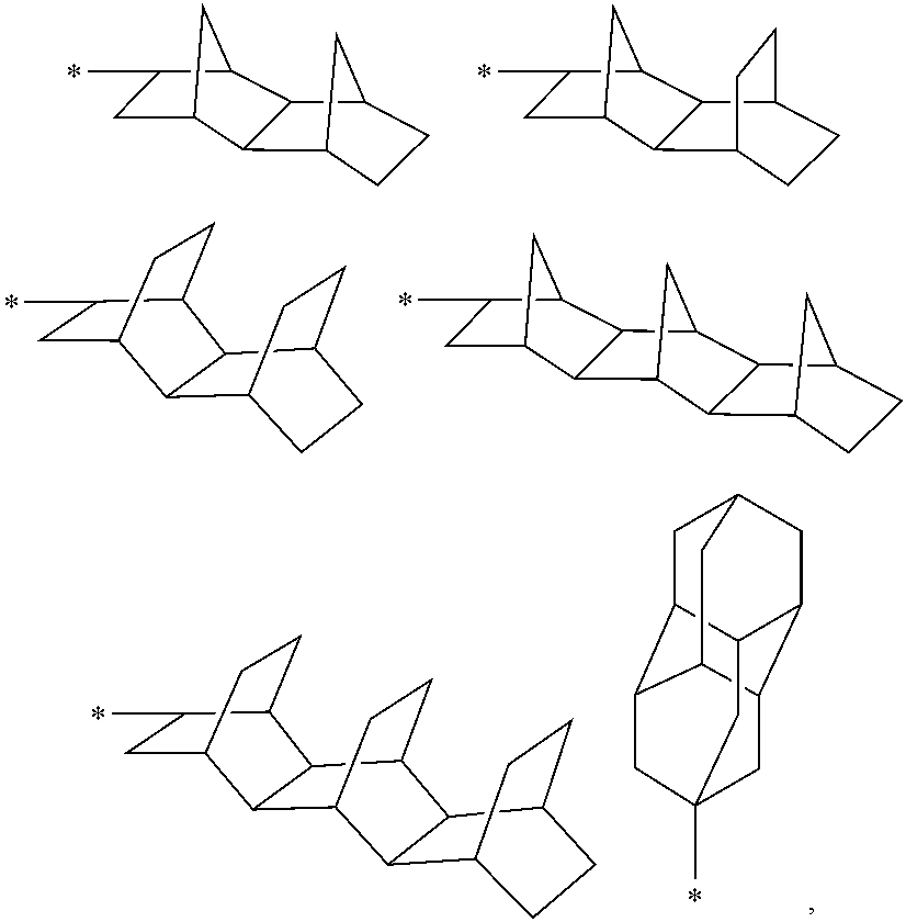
C1C2CC(C1C)C1C2C2CCC1C2.C1C2CC(C1C)C1C2C2CCC1CC2.C1C(C)C2CCC1C1C2C2CCC1CC2.C1C2CC(C1C)C1C2C2CC1C1C2C2CCC1C2.C1C(C)C2CCC1C1C2C2CCC1C1C2C2CCC1CC2.C1C2C3C4C5C(CC1C4)C2CC(C)(C3)C5
